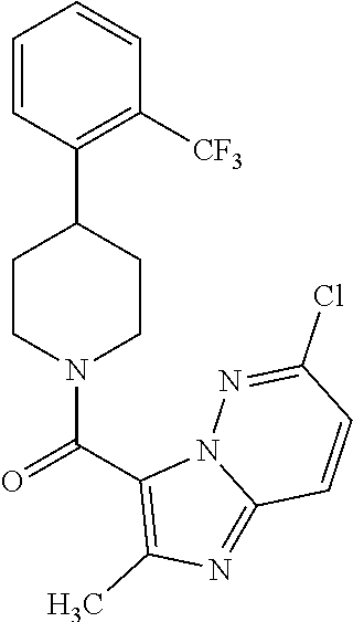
C1=CC(C2CCN(C(C3=C(C)N=C4N3N=C(Cl)C=C4)=O)CC2)=C([CF3])C=C1
